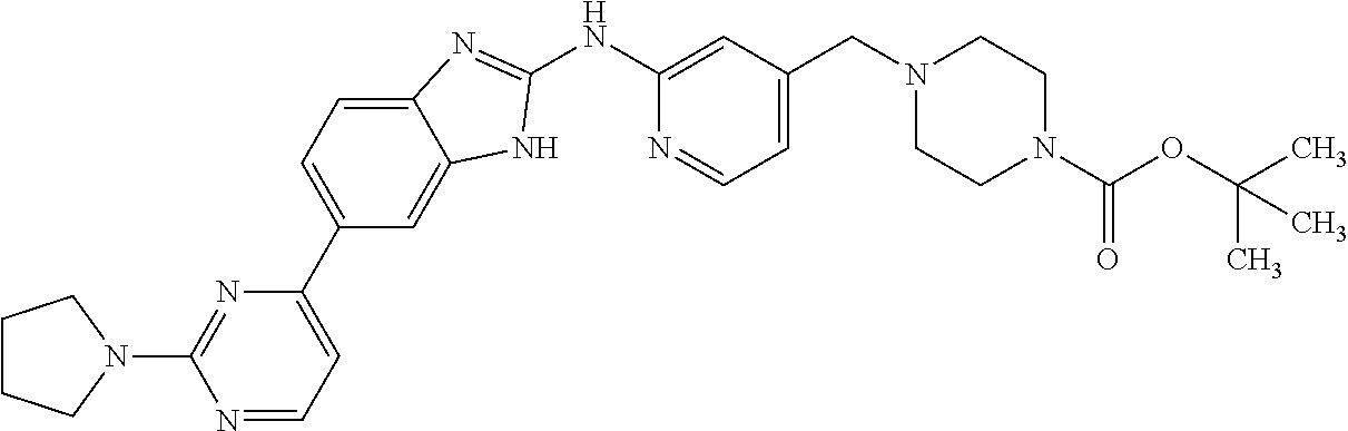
N1=CC=C(C2=CC=C3C(=C2)NC(NC2=CC(CN4CCN(C(OC(C)(C)C)=O)CC4)=CC=N2)=N3)N=C1N1CCCC1
